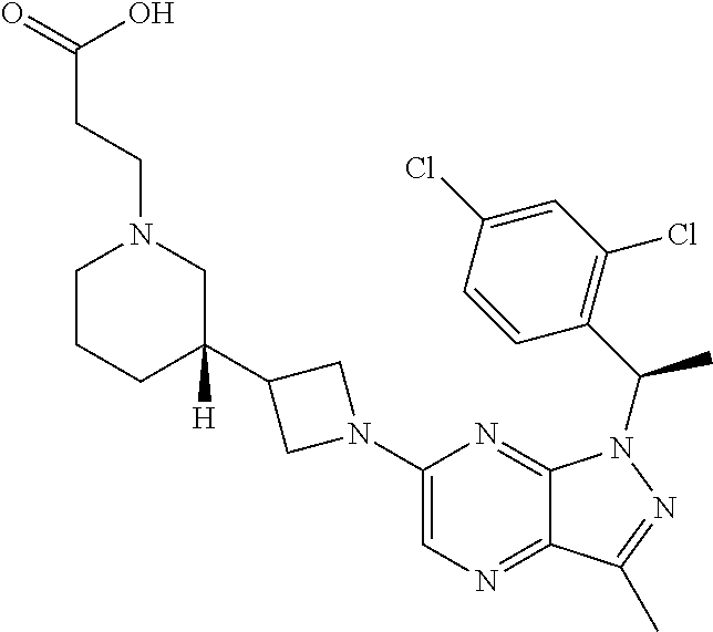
C1(C2([H])CN(CCC(=O)O)CCC2)CN(C2=CN=C3C(=N2)N(C(C2=C(Cl)C=C(Cl)C=C2)C)N=C3C)C1
